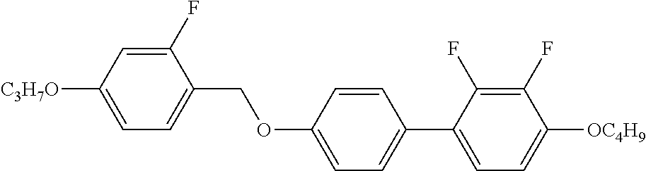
C1(F)=CC([C3H7O])=CC=C1COC1=CC=C(C2=CC=C([OC4H9])C(F)=C2F)C=C1
